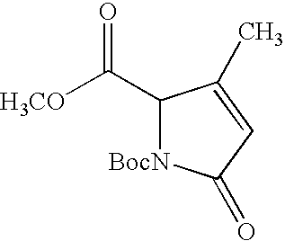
C1(C([H3CO])=O)[BocN]C(=O)C=C1C
